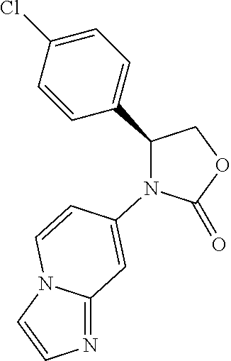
C1(=O)OCC(C2=CC=C(Cl)C=C2)N1C1=CC2=NC=CN2C=C1
